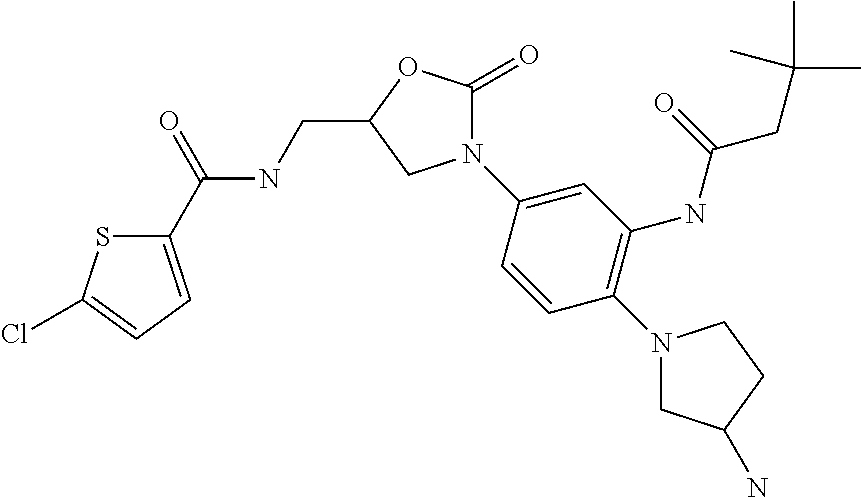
C1(C(=O)NCC2OC(=O)N(C3=CC(NC(CC(C)(C)C)=O)=C(N4CC(N)CC4)C=C3)C2)=CC=C(Cl)S1
